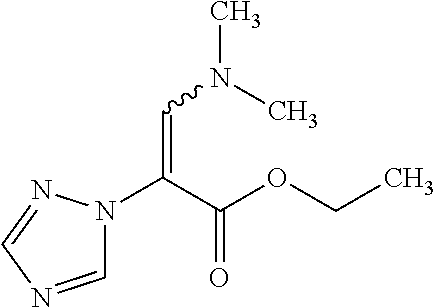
C1=NC=NN1C(C(OCC)=O)=CN(C)C
